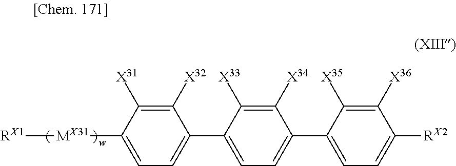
[RX1][MX31]C1=CC=C(C2=CC=C(C3=CC=C([RX2])C([X36])=C3[X35])C([X34])=C2[X33])C([X32])=C1[X31]
